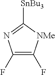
C1(F)=C(F)[NMe]C([SnBu3])=N1
